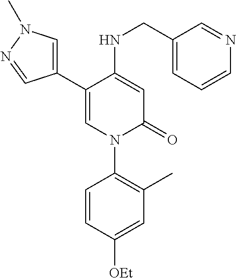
C1(C2=CN(C)N=C2)=CN(C2=C(C)C=C([OEt])C=C2)C(=O)C=C1NCC1=CC=CN=C1
